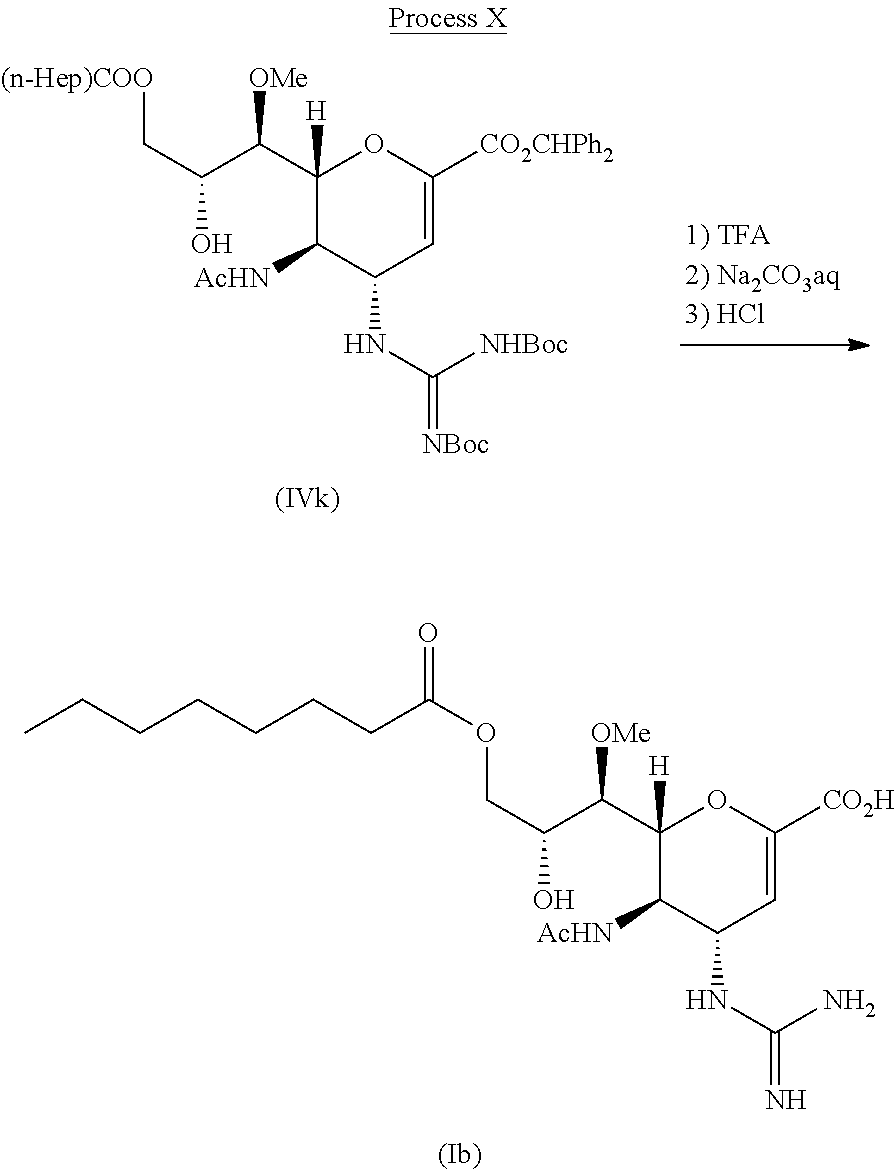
CCCCCCCC(OCC(C(C1([H])C([AcHN])C(NC(=N)N)C=C([CO2H])O1)[OMe])O)=O.C(C(C(C1([H])C([AcHN])C(NC(=[NBoc])[NHBoc])C=C([CO2CHPh2])O1)[OMe])O)[(n-Hep)COO]
